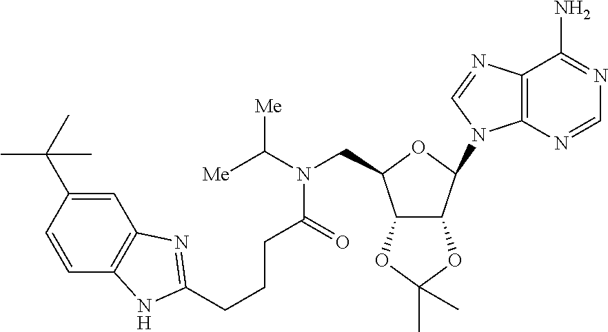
C(CCC(N(C([Me])[Me])CC1C2C(C(N3C4=C(C(N)=NC=N4)N=C3)O1)OC(C)(C)O2)=O)C1=NC2=C(C=CC(C(C)(C)C)=C2)N1
